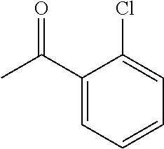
CC(C1=CC=CC=C1Cl)=O
